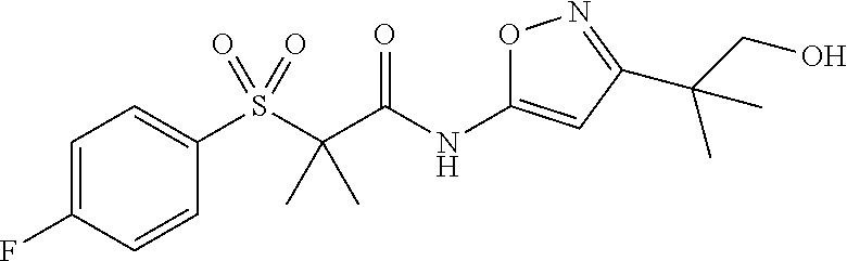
C1(S(C(C(NC2=CC(C(C)(CO)C)=NO2)=O)(C)C)(=O)=O)=CC=C(F)C=C1
